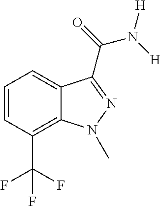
C12=C(C(F)(F)F)C=CC=C1C(C(=O)N([H])[H])=NN2C
